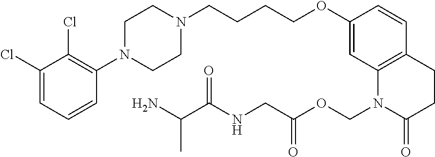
C1(Cl)=CC=CC(N2CCN(CCCCOC3=CC4=C(C=C3)CCC(=O)N4COC(CNC(C(N)C)=O)=O)CC2)=C1Cl
